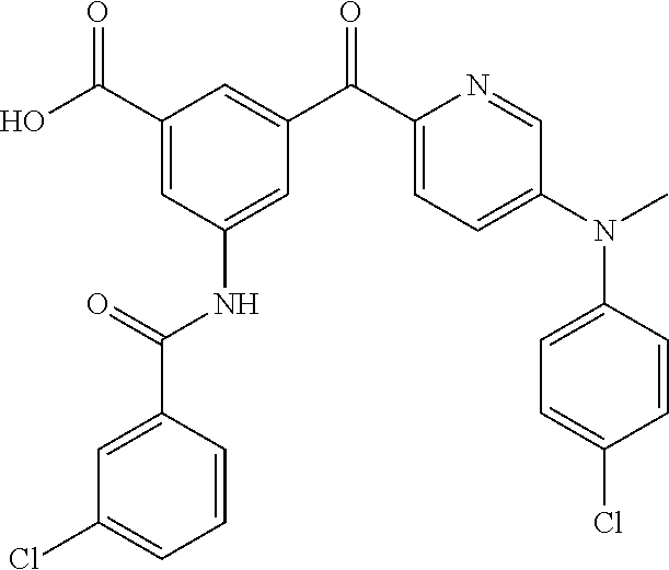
O=C(C1=CC(NC(C2=CC(Cl)=CC=C2)=O)=CC(C(C2=CC=C(N(C)C3=CC=C(Cl)C=C3)C=N2)=O)=C1)O
